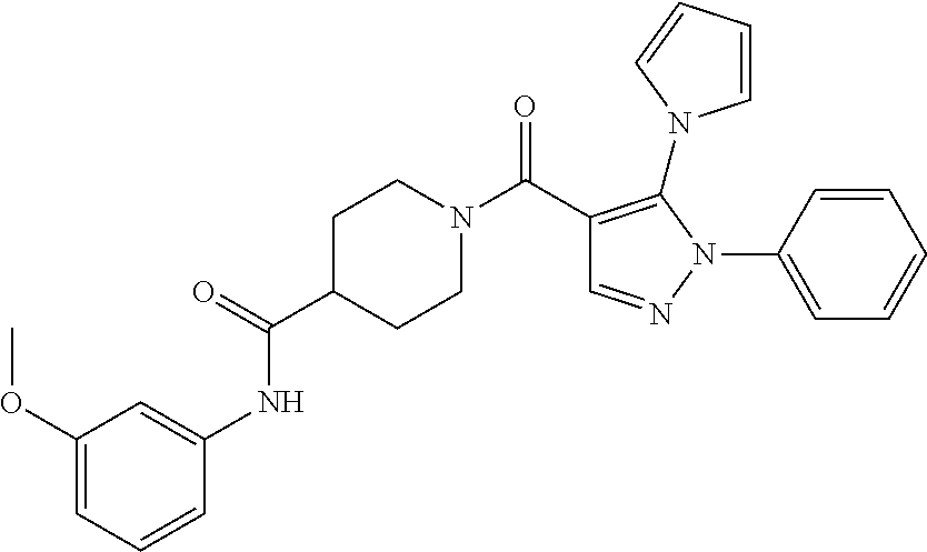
C1(C(N2CCC(C(=O)NC3=CC(OC)=CC=C3)CC2)=O)=C(N2C=CC=C2)N(C2=CC=CC=C2)N=C1
